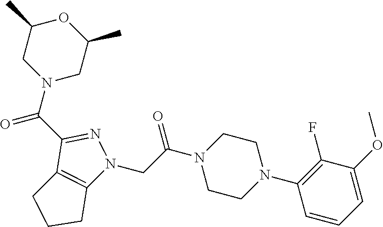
C1(C(N2CC(C)OC(C)C2)=O)=NN(CC(N2CCN(C3=C(F)C(OC)=CC=C3)CC2)=O)C2=C1CCC2
